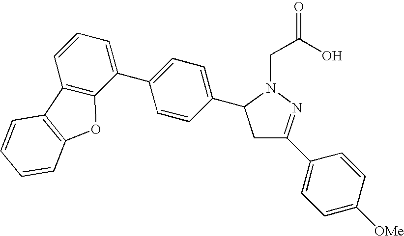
C12=C(C(C3=CC=C(C4CC(C5=CC=C([OMe])C=C5)=NN4CC(O)=O)C=C3)=CC=C1)OC1=C2C=CC=C1
